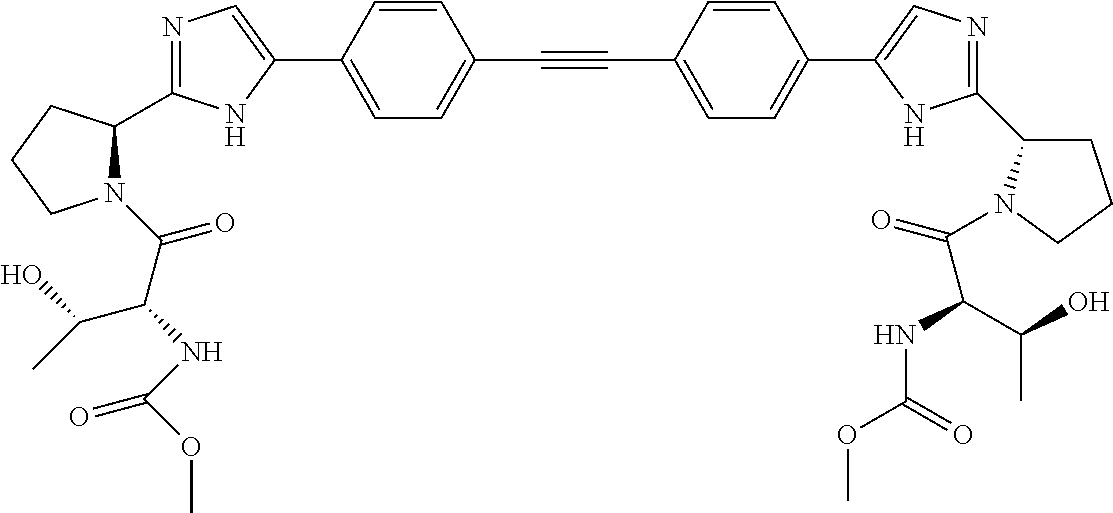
N1=C(C2N(C(C(NC(=O)OC)C(O)C)=O)CCC2)NC(C2=CC=C(C#CC3=CC=C(C4=CN=C(C5CCCN5C(=O)C(C(O)C)NC(OC)=O)N4)C=C3)C=C2)=C1
